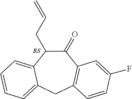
C1(=O)C2=C(CC3=CC=CC=C3C1CC=C)C=CC(F)=C2
